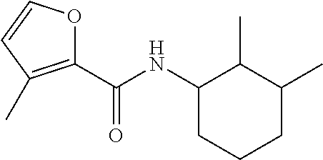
C1(C(NC2CCCC(C)C2C)=O)=C(C)C=CO1
